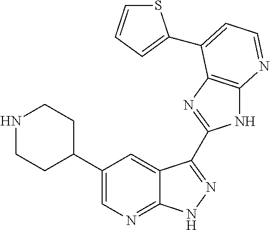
C1(C2CCNCC2)=CN=C2C(=C1)C(C1=NC3=C(N1)N=CC=C3C1=CC=CS1)=NN2
